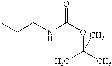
C(NC(=O)OC(C)(C)C)CC
